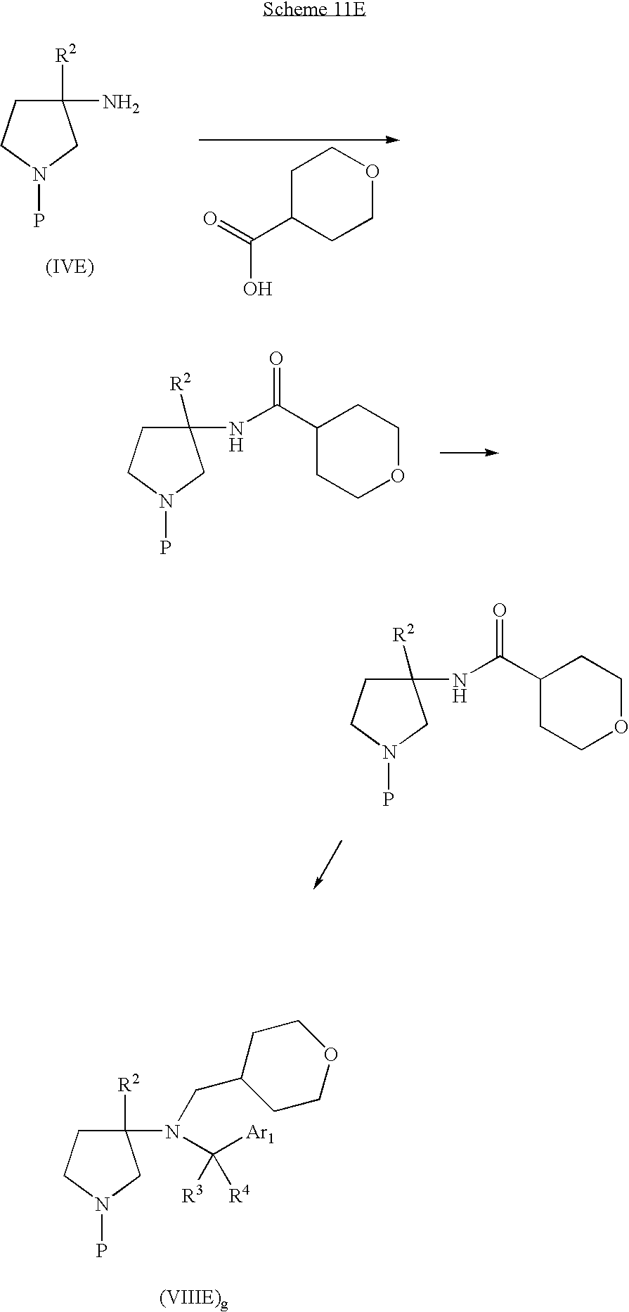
C1([R2])(N)CCN(P)C1.C1C(C(=O)O)CCOC1.C1([R2])(NC(C2CCOCC2)=O)CCN(P)C1.C1([R2])(NC(C2CCOCC2)=O)CCN(P)C1.C1([R2])(N(C([Ar1])([R3])[R4])CC2CCOCC2)CCN(P)C1
